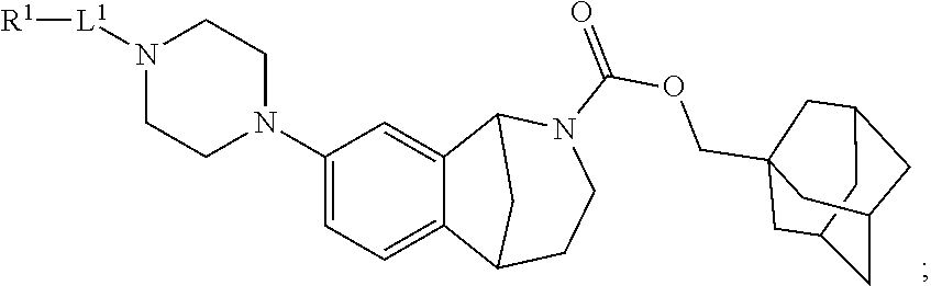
C12CC3CC(COC(N4CCC5C6=CC=C(N7CCN([L1][R1])CC7)C=C6C4C5)=O)(CC(C3)C1)C2
